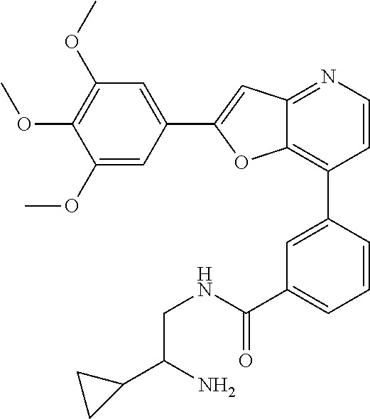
C1(OC)=CC(C2=CC3=NC=CC(C4=CC(C(NCC(N)C5CC5)=O)=CC=C4)=C3O2)=CC(OC)=C1OC
